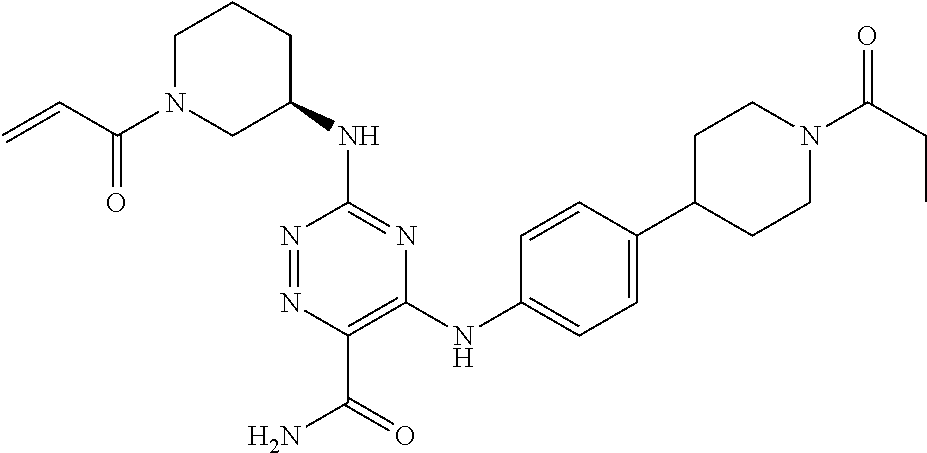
C1(NC2CCCN(C(C=C)=O)C2)=NC(NC2=CC=C(C3CCN(C(CC)=O)CC3)C=C2)=C(C(=O)N)N=N1
